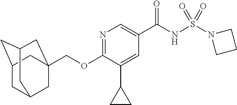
C(OC1=NC=C(C(NS(=O)(=O)N2CCC2)=O)C=C1C1CC1)C12CC3CC(CC(C1)C3)C2
